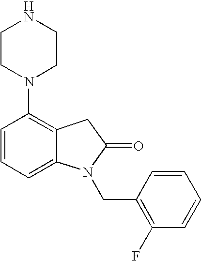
C1=CC=C2C(=C1N1CCNCC1)CC(=O)N2CC1=C(F)C=CC=C1
